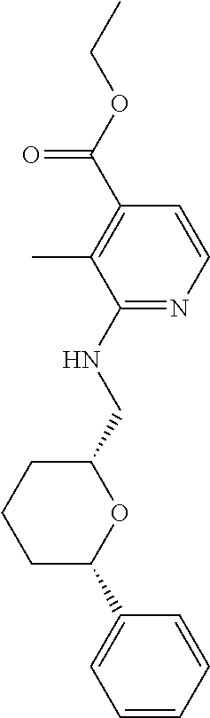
C1=CC(C2OC(CNC3=NC=CC(C(=O)OCC)=C3C)CCC2)=CC=C1
